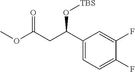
C1(C(CC(OC)=O)O[TBS])=CC=C(F)C(F)=C1
